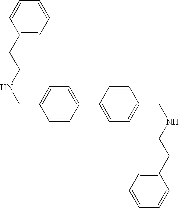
C1=CC(C2=CC=C(CNCCC3=CC=CC=C3)C=C2)=CC=C1CNCCC1=CC=CC=C1
